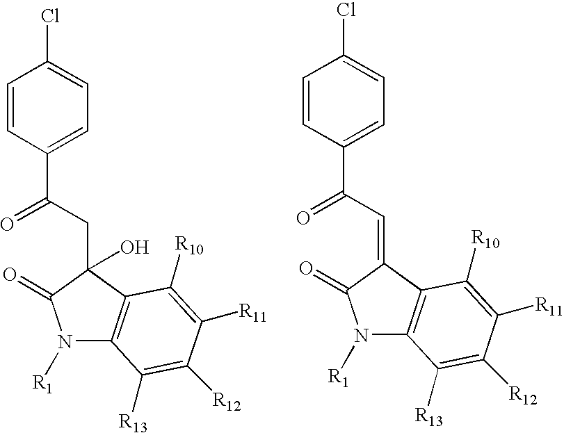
C1=CC(C(CC2(O)C3=C(N([R1])C2=O)C([R13])=C([R12])C([R11])=C3[R10])=O)=CC=C1Cl.C1=CC(C(C=C2C3=C(N([R1])C2=O)C([R13])=C([R12])C([R11])=C3[R10])=O)=CC=C1Cl
